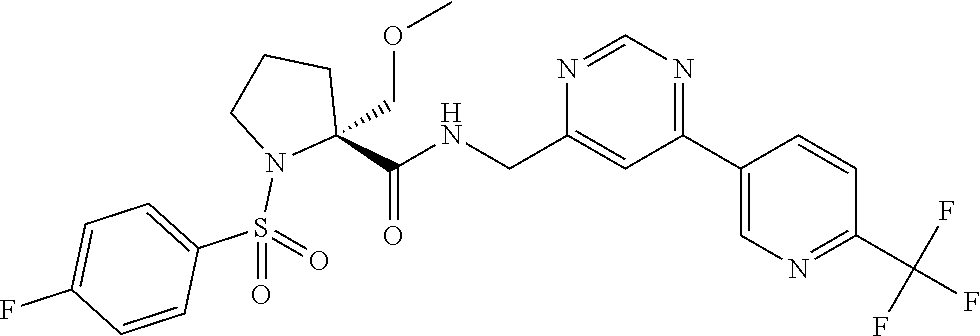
C1(CNC(C2(COC)CCCN2S(=O)(C2=CC=C(F)C=C2)=O)=O)=CC(C2=CN=C(C(F)(F)F)C=C2)=NC=N1
